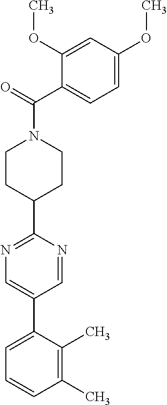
C1(C)=C(C)C(C2=CN=C(C3CCN(C(C4=CC=C(OC)C=C4OC)=O)CC3)N=C2)=CC=C1
